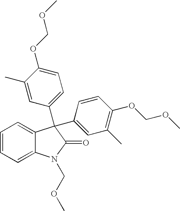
C1=CC=C2C(=C1)C(C1=CC=C(OCOC)C(C)=C1)(C1=CC(C)=C(OCOC)C=C1)C(=O)N2COC
